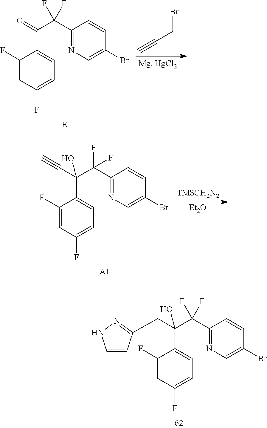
C1(F)=CC(F)=CC=C1C(C(C1=NC=C(Br)C=C1)(F)F)=O.[E].C#CCBr.C1(F)=CC(F)=CC=C1C(C(C1=NC=C(Br)C=C1)(F)F)(C#C)O.[AI].[Et2O].C1(F)=CC(F)=CC=C1C(CC1=NNC=C1)(C(C1=NC=C(Br)C=C1)(F)F)O
